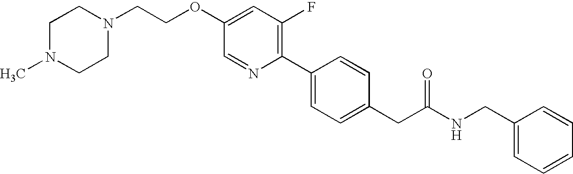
C(OC1=CC(F)=C(C2=CC=C(CC(NCC3=CC=CC=C3)=O)C=C2)N=C1)CN1CCN(C)CC1
